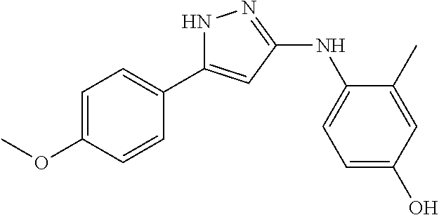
C1=C(OC)C=CC(C2=CC(NC3=CC=C(O)C=C3C)=NN2)=C1
